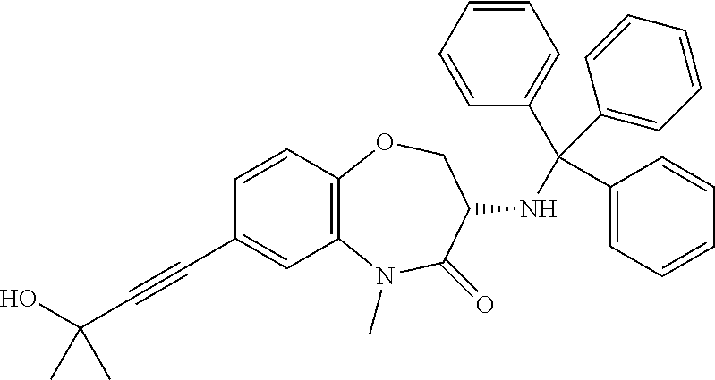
C(#CC1=CC2=C(C=C1)OCC(NC(C1=CC=CC=C1)(C1=CC=CC=C1)C1=CC=CC=C1)C(=O)N2C)C(O)(C)C
